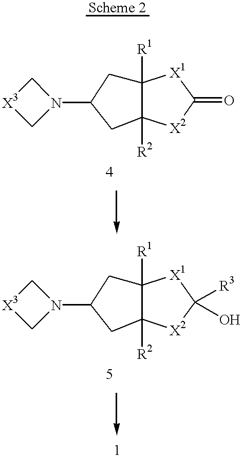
C12([R1])CC(N3C[X3]C3)CC1([R2])[X2]C(=O)[X1]2.C12([R1])CC(N3C[X3]C3)CC1([R2])[X2]C([R3])(O)[X1]2
